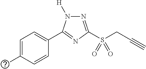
N1=C(S(CC#C)(=O)=O)N=C(C2=CC=C(C)C=C2)N1[H]
